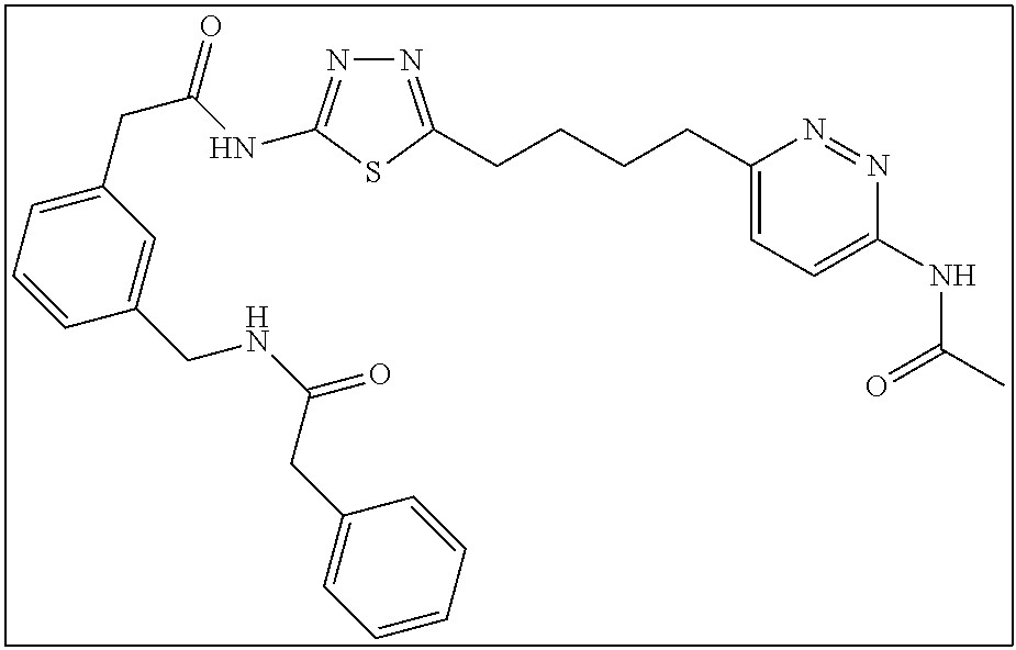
N1=C(CCCCC2=CC=C(NC(C)=O)N=N2)SC(NC(CC2=CC=CC(CNC(=O)CC3=CC=CC=C3)=C2)=O)=N1
